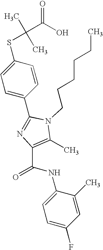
C1(C2=NC(C(NC3=CC=C(F)C=C3C)=O)=C(C)N2CCCCCC)=CC=C(SC(C)(C)C(O)=O)C=C1
